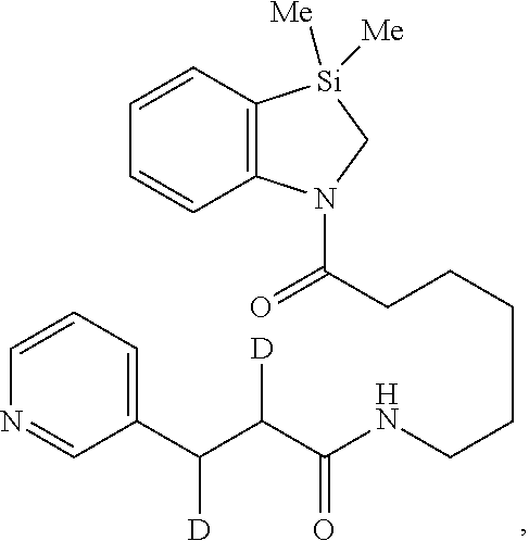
C12=C(C=CC=C1)[Si]([Me])([Me])CN2C(CCCCCNC(C(C(C1=CC=CN=C1)[D])[D])=O)=O
